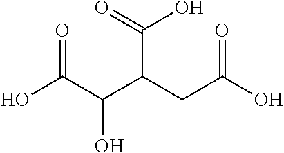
C(C(CC(O)=O)C(=O)O)(C(O)=O)O
